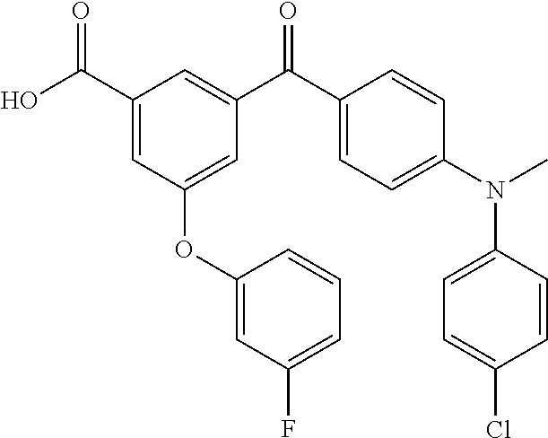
C1(C(O)=O)=CC(OC2=CC(F)=CC=C2)=CC(C(C2=CC=C(N(C)C3=CC=C(Cl)C=C3)C=C2)=O)=C1
